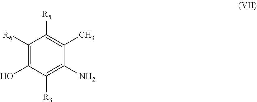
C1([R6])=C(O)C([R3])=C(N)C(C)=C1[R5]
